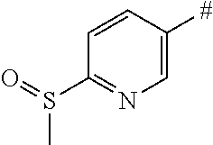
C1=C([#])C=CC(S(=O)C)=N1
